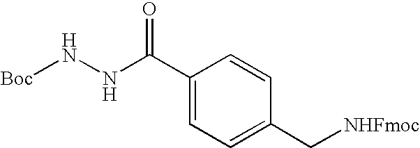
[Boc]NNC(C1=CC=C(C[NHFmoc])C=C1)=O
